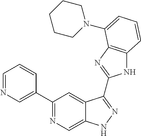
C1=NC=C(C2=NC=C3C(=C2)C(C2=NC4=C(N2)C=CC=C4N2CCCCC2)=NN3)C=C1
